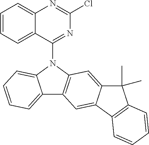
C12=CC=CC=C1N(C1=NC(Cl)=NC3=CC=CC=C13)C1=C2C=C2C(=C1)C(C)(C)C1=C2C=CC=C1
